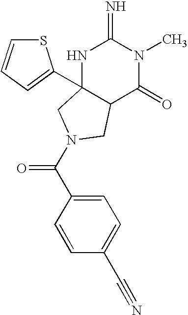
C1(C(=O)N2CC3(C4=CC=CS4)NC(=N)N(C)C(=O)C3C2)=CC=C(C#N)C=C1
